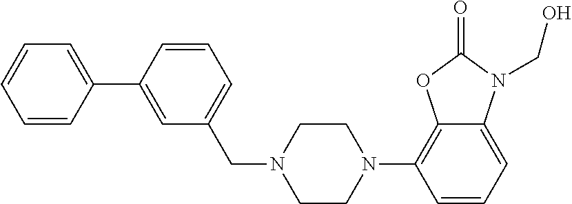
C12=CC=CC(N3CCN(CC4=CC=CC(C5=CC=CC=C5)=C4)CC3)=C1OC(=O)N2CO
